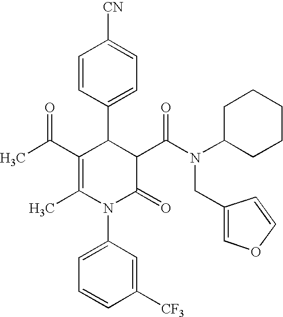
C1=CC(C2C(C(C)=O)=C(C)N(C3=CC=CC([CF3])=C3)C(=O)C2C(N(C2CCCCC2)CC2=COC=C2)=O)=CC=C1[CN]
